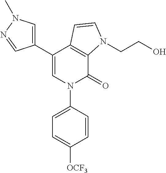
C1(C2=CN(C3=CC=C([OCF3])C=C3)C(=O)C3=C2C=CN3CCO)=CN(C)N=C1
